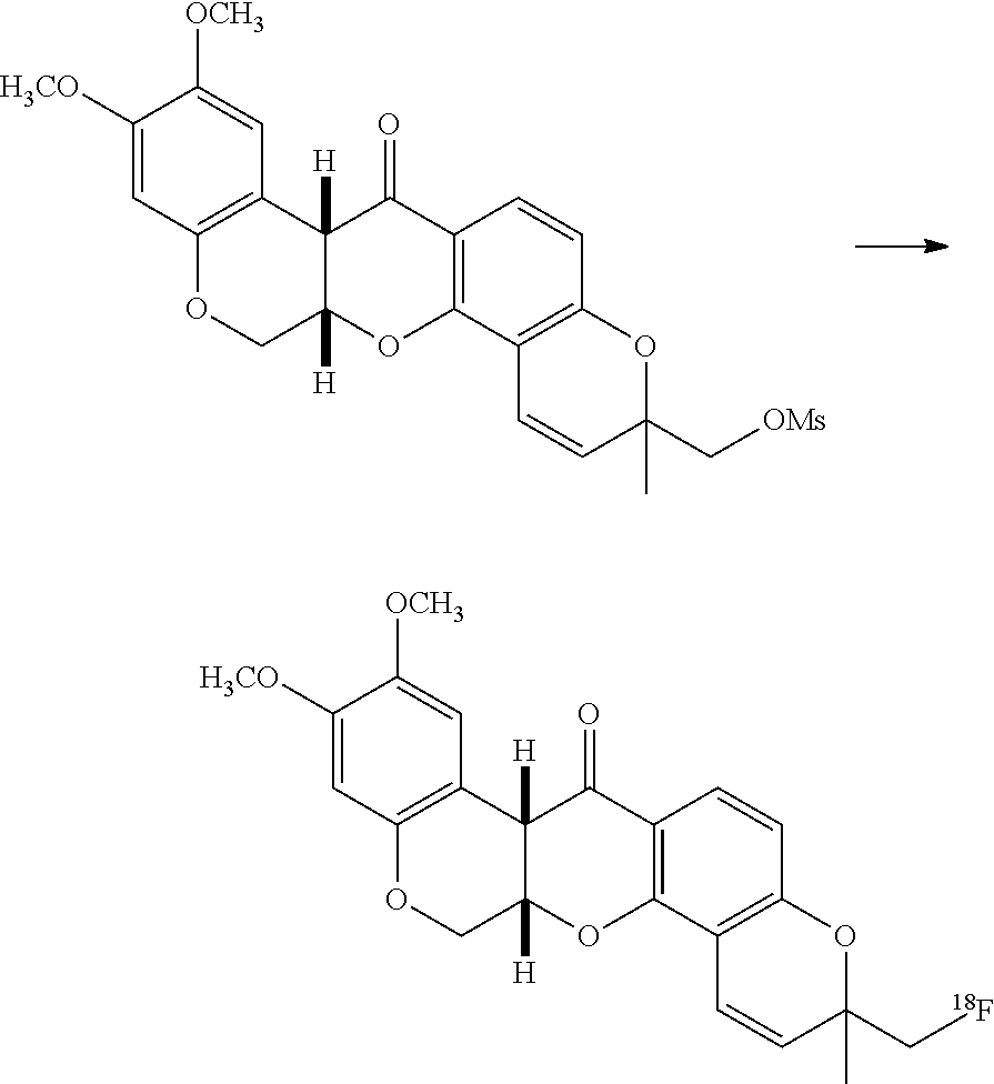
C1([H3CO])=CC2=C(C=C1[OCH3])C1([H])C([H])(CO2)OC2=C(C1=O)C=CC1=C2C=CC(C)(C[OMs])O1.C1([H3CO])=CC2=C(C=C1[OCH3])C1([H])C([H])(CO2)OC2=C(C1=O)C=CC1=C2C=CC(C)(C[18F])O1
